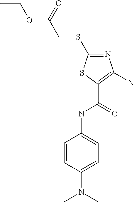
C1=CC(N(C)C)=CC=C1NC(C1=C(N)N=C(SCC(OCC)=O)S1)=O
